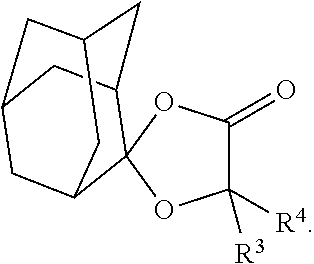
C1([R3])([R4])C(=O)OC2(O1)C1CC3CC(CC2C3)C1
